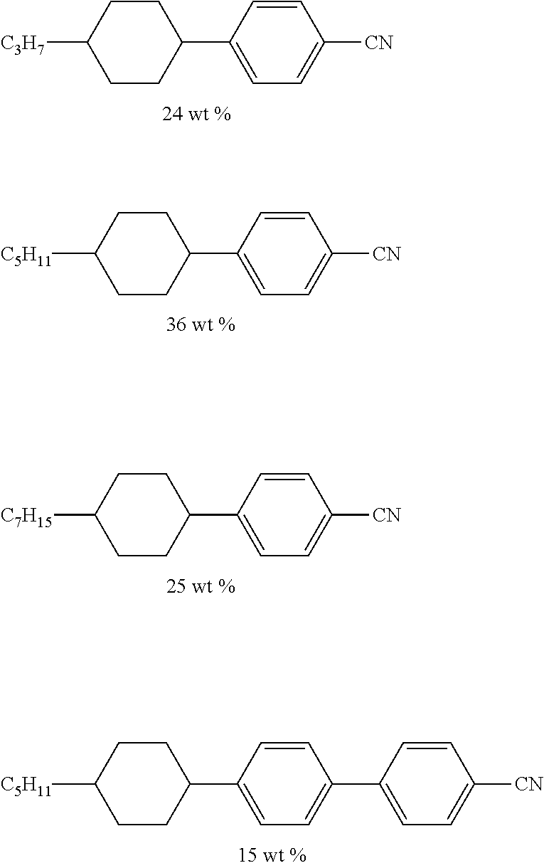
C1CC([C3H7])CCC1C1=CC=C([CN])C=C1.C1CC([C5H11])CCC1C1=CC=C([CN])C=C1.C1CC([C7H15])CCC1C1=CC=C([CN])C=C1.C1=CC(C2CCC([C5H11])CC2)=CC=C1C1=CC=C([CN])C=C1
